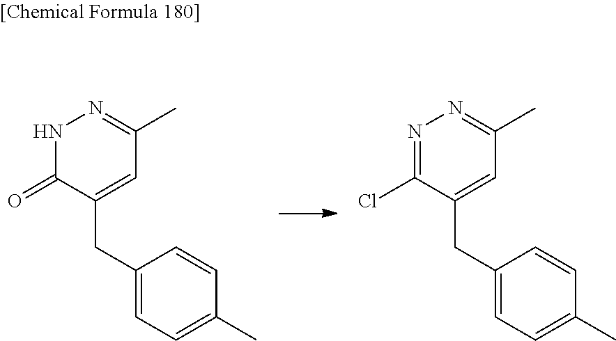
N1=C(Cl)C(CC2=CC=C(C)C=C2)=CC(C)=N1.N1C(=O)C(CC2=CC=C(C)C=C2)=CC(C)=N1
